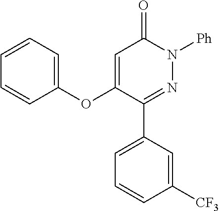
C1(OC2=CC(=O)N([Ph])N=C2C2=CC=CC([CF3])=C2)=CC=CC=C1
